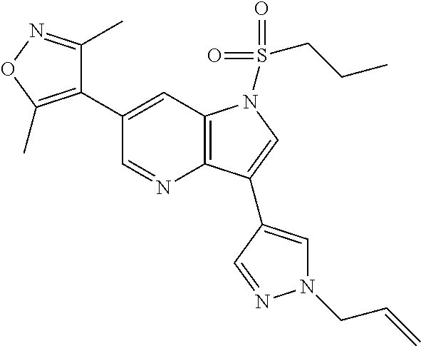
C12=C(C=C(C3=C(C)ON=C3C)C=N1)N(S(=O)(=O)CCC)C=C2C1=CN(CC=C)N=C1
